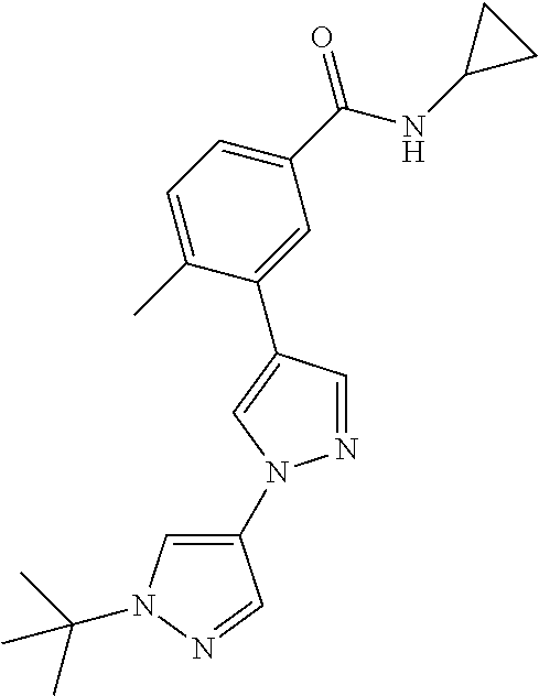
C1(C(NC2CC2)=O)=CC=C(C)C(C2=CN(C3=CN(C(C)(C)C)N=C3)N=C2)=C1
